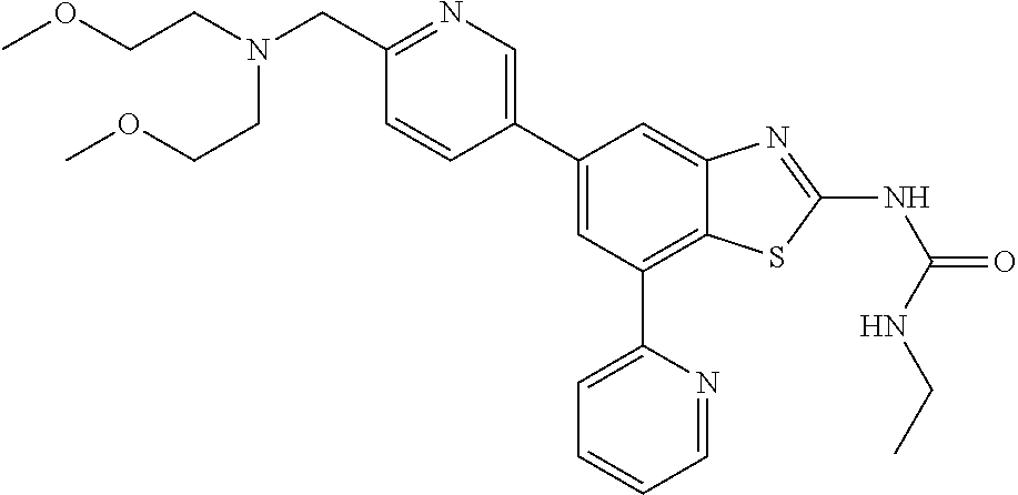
C1(CN(CCOC)CCOC)=NC=C(C2=CC(C3=CC=CC=N3)=C3C(=C2)N=C(NC(NCC)=O)S3)C=C1
